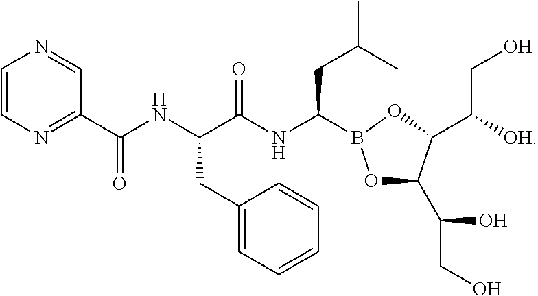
C1=CN=CC(C(NC(C(NC(CC(C)C)B2OC(C(O)CO)C(C([OH])CO)O2)=O)CC2=CC=CC=C2)=O)=N1
